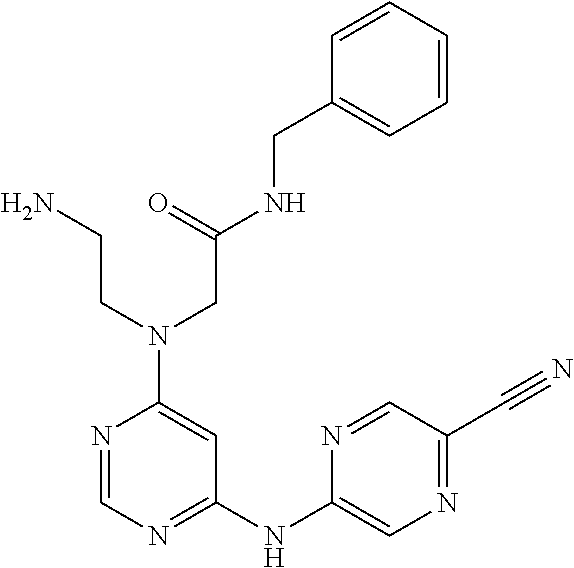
N1=CN=C(NC2=CN=C(C#N)C=N2)C=C1N(CC(NCC1=CC=CC=C1)=O)CCN
